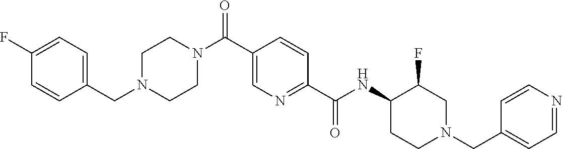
N(C(C1=NC=C(C(N2CCN(CC3=CC=C(F)C=C3)CC2)=O)C=C1)=O)C1CCN(CC2=CC=NC=C2)CC1F
